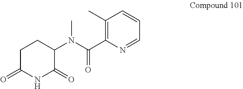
C1(C)=C(C(N(C2CCC(=O)NC2=O)C)=O)N=CC=C1
